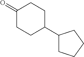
C1(=O)CCC(C2CCCC2)CC1
